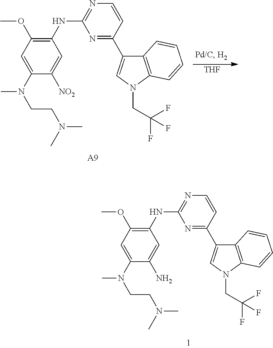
N1=C(NC2=C(OC)C=C(N(C)CCN(C)C)C([NO2])=C2)N=C(C2=CN(CC(F)(F)F)C3=C2C=CC=C3)C=C1.[A9].[THF].N1=C(NC2=C(OC)C=C(N(C)CCN(C)C)C(N)=C2)N=C(C2=CN(CC(F)(F)F)C3=C2C=CC=C3)C=C1
